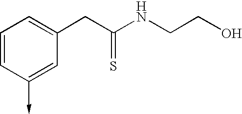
C1=CC(->C)=CC(CC(NCCO)=S)=C1
